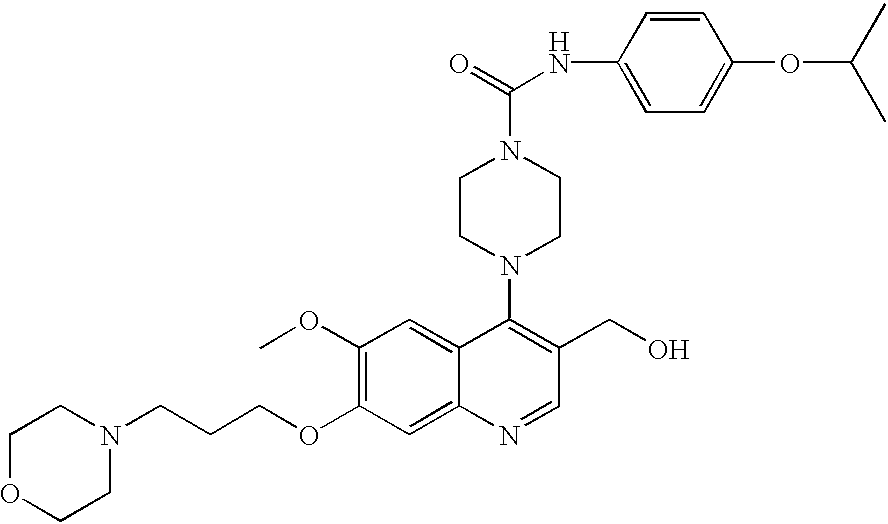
N1(CCCOC2=C(OC)C=C3C(=C2)N=CC(CO)=C3N2CCN(C(NC3=CC=C(OC(C)C)C=C3)=O)CC2)CCOCC1
